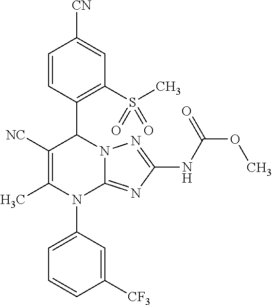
C1=CC(C2C([NC])=C(C)N(C3=CC=CC([CF3])=C3)C3=NC(NC(OC)=O)=NN23)=C(S(C)(=O)=O)C=C1[CN]
